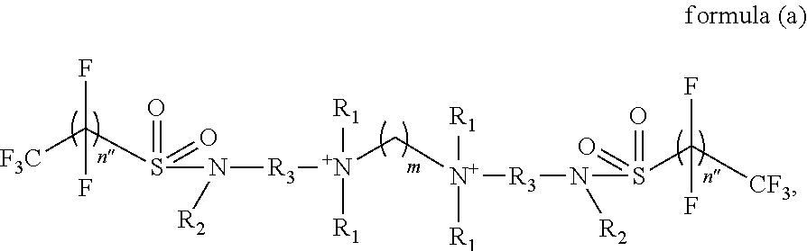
[F3C]C(S(N([R3][N+]([R1])([R1])C[N+]([R3]N(S(C([CF3])(F)F)(=O)=O)[R2])([R1])[R1])[R2])(=O)=O)(F)F
